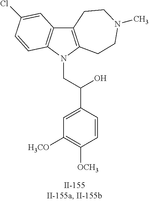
C12=C(N(CC(C3=CC([H3CO])=C([OCH3])C=C3)O)C3=C1C=C(Cl)C=C3)CCN(C)CC2
